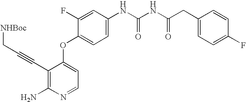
C1=C(NC(NC(CC2=CC=C(F)C=C2)=O)=O)C=C(F)C(OC2=CC=NC(N)=C2C#CC[NHBoc])=C1
